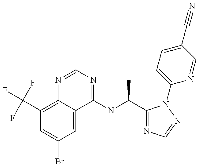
C1(C(F)(F)F)=C2C(=CC(Br)=C1)C(N(C(C1=NC=NN1C1=CC=C(C#N)C=N1)C)C)=NC=N2
